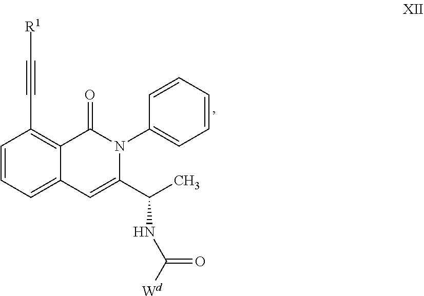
C1=CC=C2C(=C1C#C[R1])C(=O)N(C1=CC=CC=C1)C(C(C)NC(=O)[Wd])=C2
